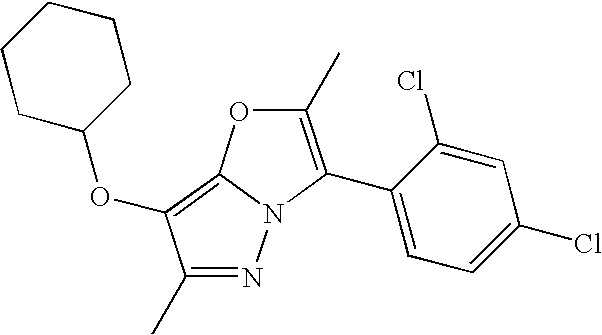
N1=C(C)C(OC2CCCCC2)=C2N1C(C1=CC=C(Cl)C=C1Cl)=C(C)O2
